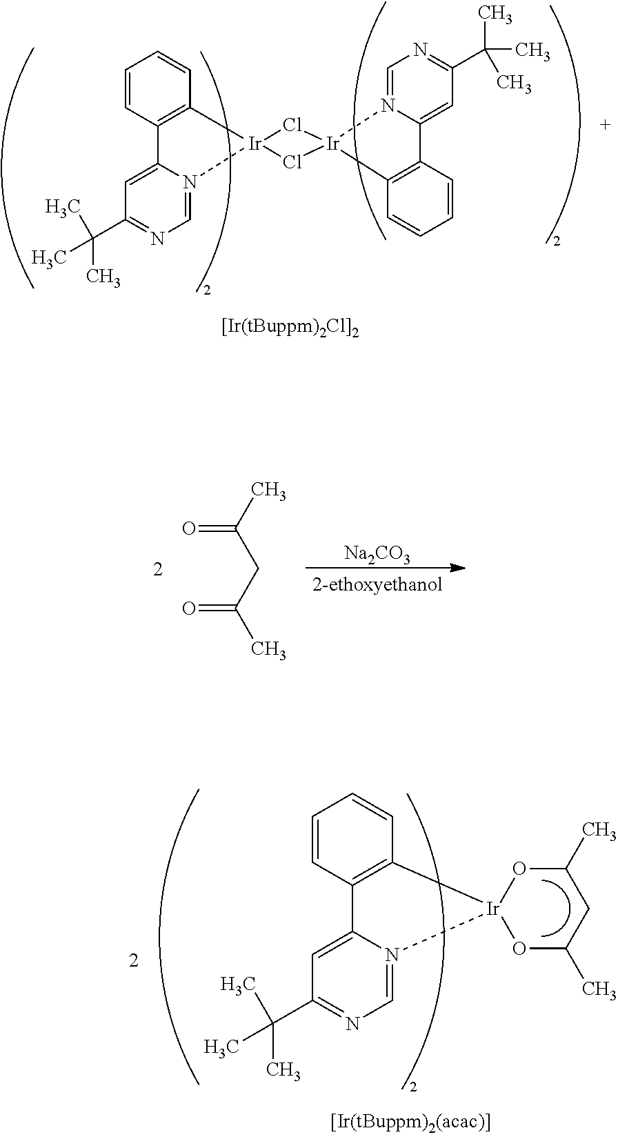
C1=CC2=C(C=C1)[Ir]1(N3=CN=C(C(C)(C)C)C=C23)Cl[Ir]2(Cl1)N1=CN=C(C(C)(C)C)C=C1C1=C2C=CC=C1.CC(=O)CC(=O)C.[Na2CO3].C1=CC2=C(C=C1)[Ir]1(N3=CN=C(C(C)(C)C)C=C23)OC(C)CC(C)O1
